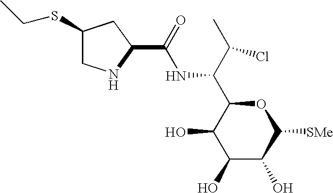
C1(O)C(O)C([SMe])OC(C(C(C)Cl)NC(C2CC(SCC)CN2)=O)C1O
